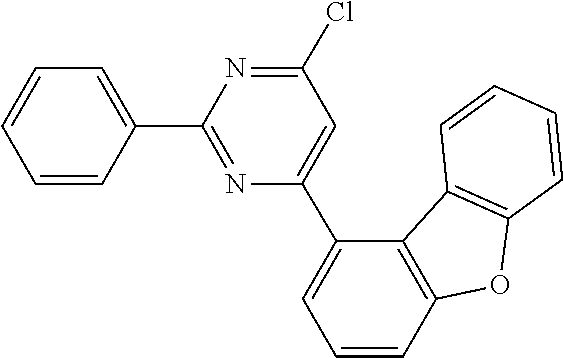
C1=CC=C(C2=NC(C3=CC=CC4=C3C3=C(C=CC=C3)O4)=CC(Cl)=N2)C=C1
